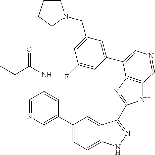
C1CCCN1CC1=CC(F)=CC(C2=CN=CC3=C2N=C(C2=NNC4=CC=C(C5=CN=CC(NC(=O)CC)=C5)C=C42)N3)=C1
